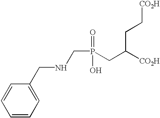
C(P(=O)(O)CC([CO2H])CC[CO2H])NCC1=CC=CC=C1
